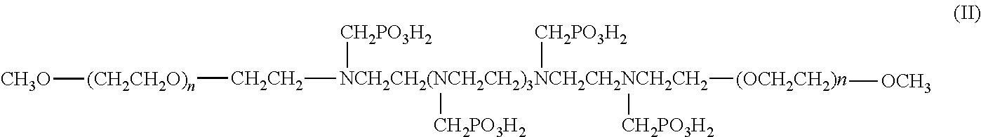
[CH2CH2]([NCH2CH2(NCH2CH2)3NCH2CH2NCH2CH2]([(OCH2CH2)n][OCH3])([CH2PO3H2])([CH2PO3H2])([CH2PO3H2])[CH2PO3H2])[(CH2CH2O)n][CH3O]
